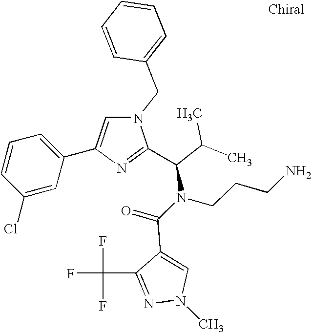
N1(CC2=CC=CC=C2)C=C(C2=CC=CC(Cl)=C2)N=C1C(C(C)C)N(C(=O)C1=CN(C)N=C1C(F)(F)F)CCCN
